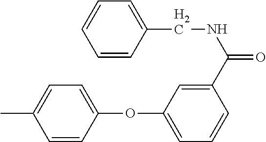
CC1=CC=C(OC2=CC=CC(C(NCC3=CC=CC=C3)=O)=C2)C=C1
